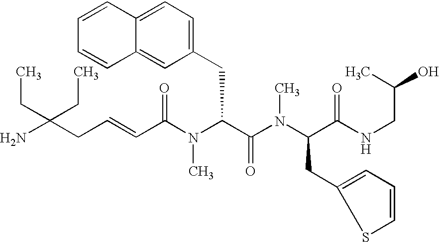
NC(CC=CC(N(C(C(=O)N(C)C(CC1=CC=CS1)C(=O)NCC(C)O)CC1=CC=C2C(=C1)C=CC=C2)C)=O)(CC)CC
